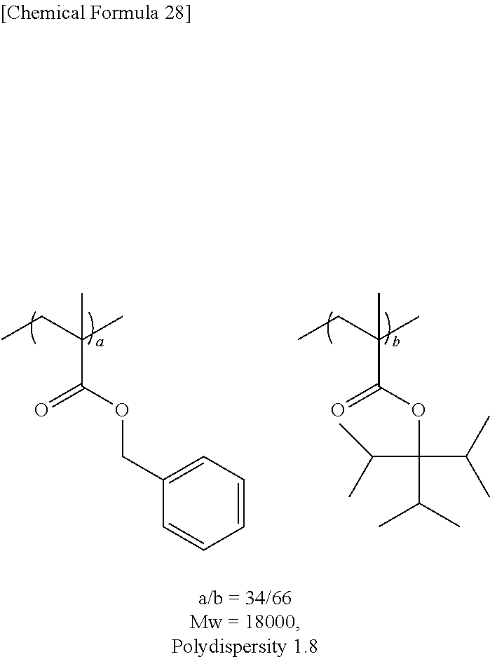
CCC(C)(C(OCC1=CC=CC=C1)=O)C.CCC(C)(C(OC(C(C)C)(C(C)C)C(C)C)=O)C
